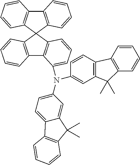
C12=C(C3(C4=C1C=CC=C4)C1=C(C4=C3C=CC=C4N(C3=CC4=C(C=C3)C3=C(C=CC=C3)C4(C)C)C3=CC=C4C(=C3)C(C)(C)C3=C4C=CC=C3)C=CC=C1)C=CC=C2
